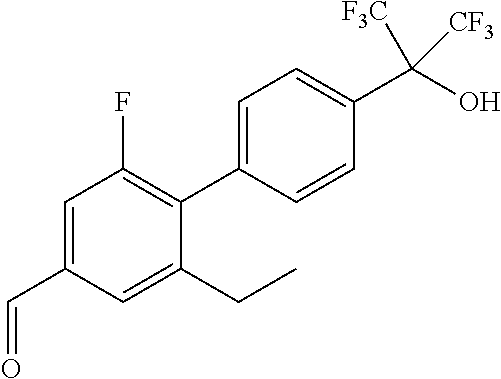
C1=C(C2=C(F)C=C(C=O)C=C2CC)C=CC(C([CF3])([F3C])O)=C1
